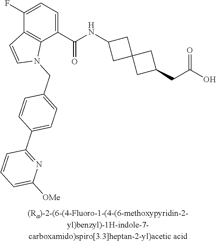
C1(F)=CC=C(C(NC2CC3(C2)CC(CC(O)=O)C3)=O)C2=C1C=CN2CC1=CC=C(C2=NC([OMe])=CC=C2)C=C1
